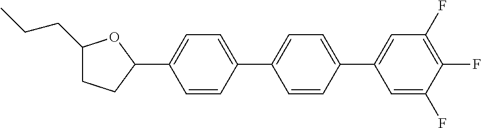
C1(CCC)CCC(C2=CC=C(C3=CC=C(C4=CC(F)=C(F)C(F)=C4)C=C3)C=C2)O1
